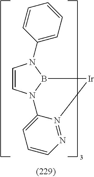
C1=CN2B(N1C1=CC=CC=C1)[Ir]N1=NC=CC=C21
